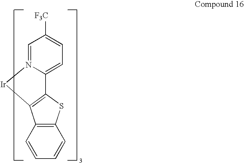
C1=N2C(=CC=C1[F3C])C1=C([Ir]2)C2=C(S1)C=CC=C2
